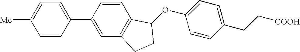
O(C1=CC=C(CC[COOH])C=C1)C1C2=C(C=C(C3=CC=C([Me])C=C3)C=C2)CC1
